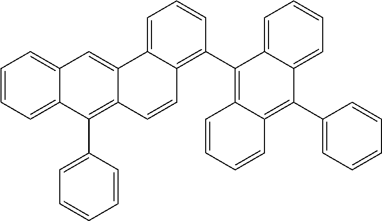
C1=CC=C2C(=C1)C=C1C(=C2C2=CC=CC=C2)C=CC2=C(C3=C4C(=C(C5=CC=CC=C5)C5=CC=CC=C53)C=CC=C4)C=CC=C12
